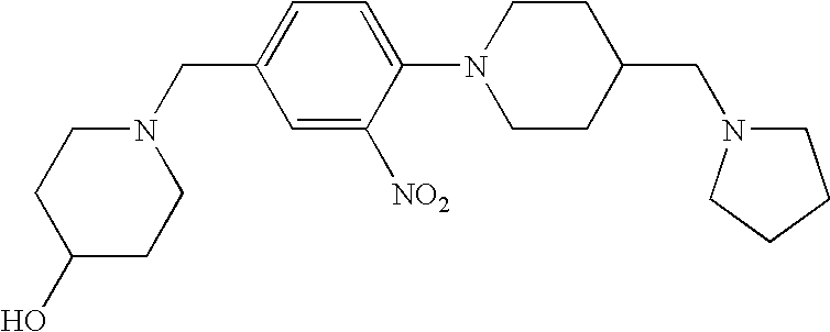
C1(N2CCC(CN3CCCC3)CC2)=CC=C(CN2CCC(O)CC2)C=C1[NO2]
